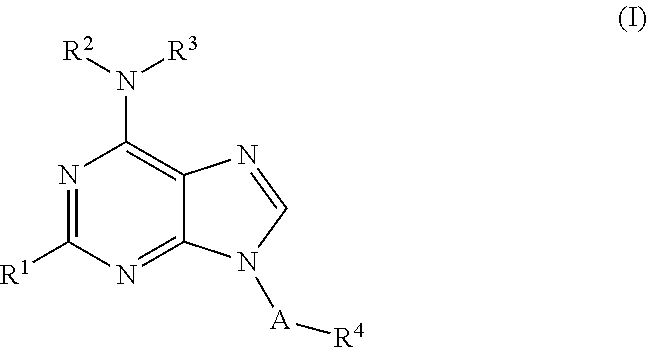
N1=C([R1])N=C2C(=C1N([R2])[R3])N=CN2[A][R4]
